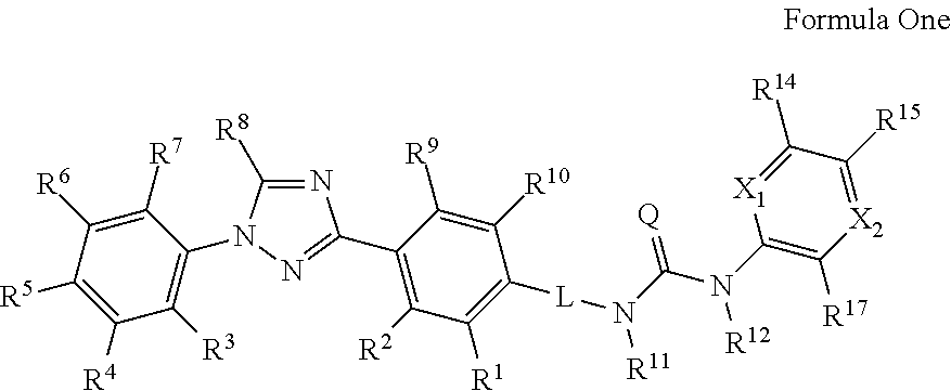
N1=C([R8])N(C2=C([R3])C([R4])=C([R5])C([R6])=C2[R7])N=C1C1=C([R2])C([R1])=C([L]N(C(N(C2=C([R17])[X2]=C([R15])C([R14])=[X1]2)[R12])=[Q])[R11])C([R10])=C1[R9]
